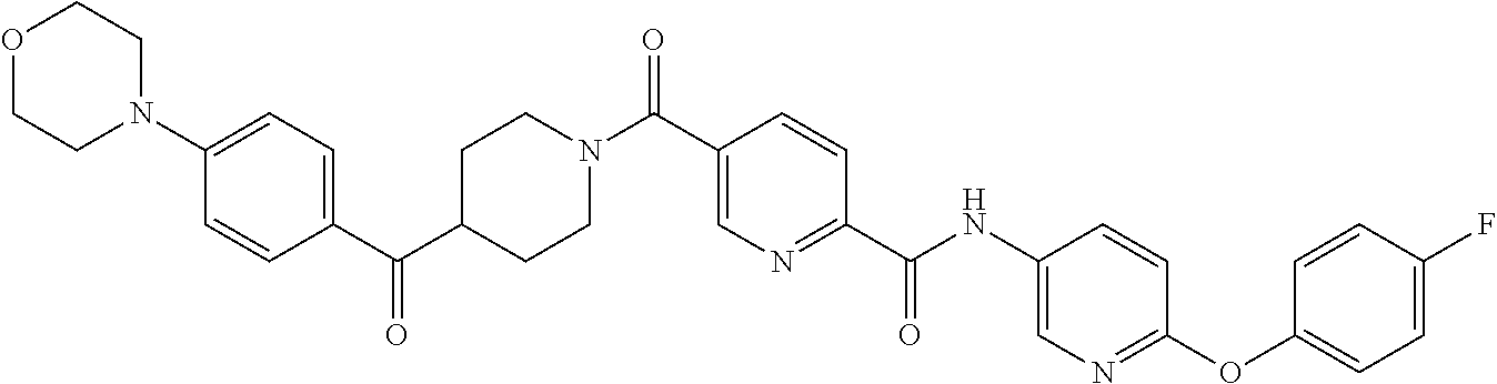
C(C1=CN=C(C(NC2=CN=C(OC3=CC=C(F)C=C3)C=C2)=O)C=C1)(=O)N1CCC(C(C2=CC=C(N3CCOCC3)C=C2)=O)CC1
